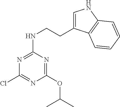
C1(OC(C)C)=NC(NCCC2=CNC3=C2C=CC=C3)=NC(Cl)=N1
